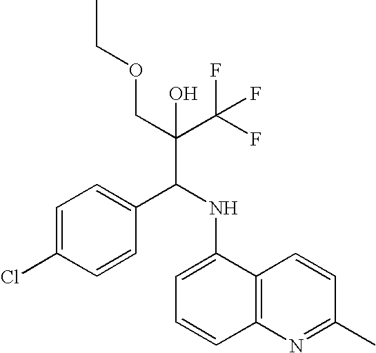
C1=C(Cl)C=CC(C(NC2=CC=CC3=C2C=CC(C)=N3)C(C(F)(F)F)(COCC)O)=C1
